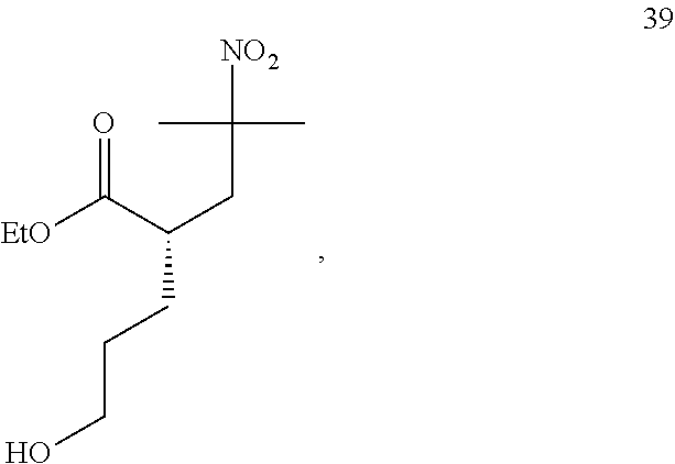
O=C(C(CC([NO2])(C)C)CCCO)[EtO]
